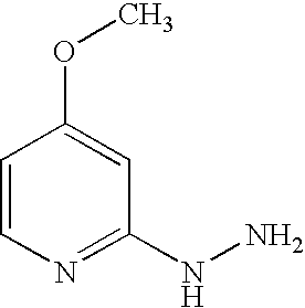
C1=CN=C(NN)C=C1OC
